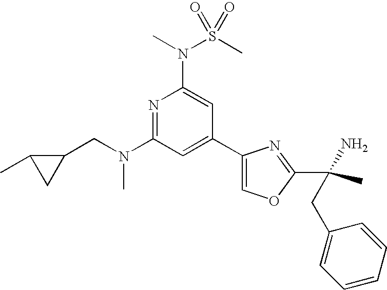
N1=C(N(CC2C(C)C2)C)C=C(C2=COC(C(C)(N)CC3=CC=CC=C3)=N2)C=C1N(S(C)(=O)=O)C
